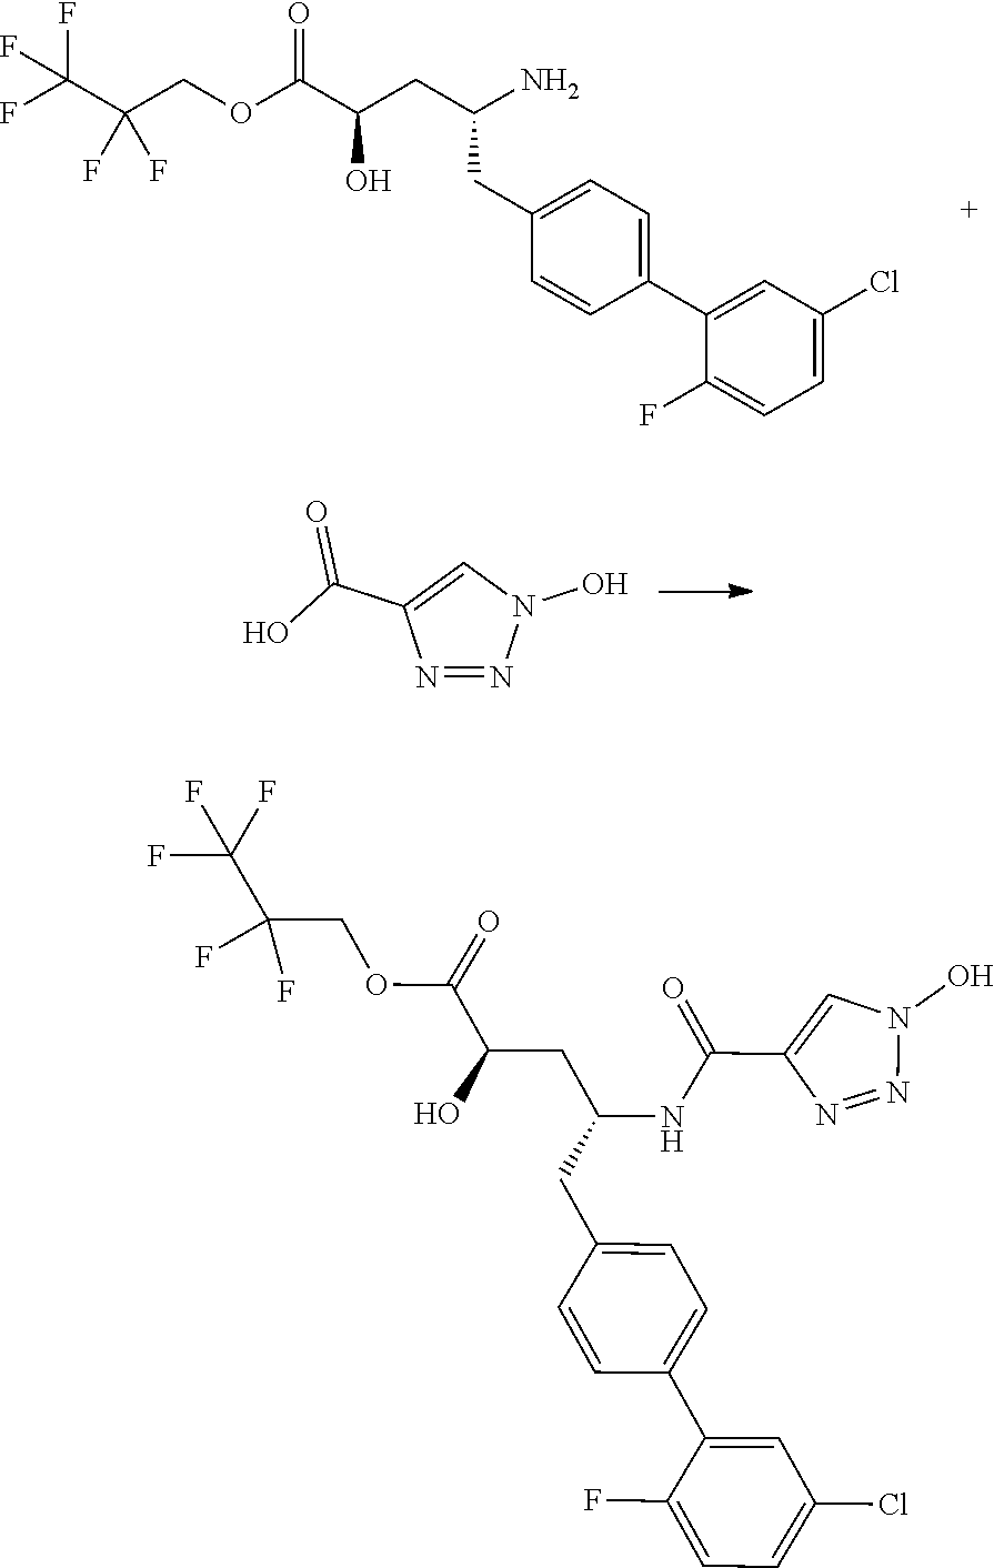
C(COC(C(CC(CC1=CC=C(C2=CC(Cl)=CC=C2F)C=C1)N)O)=O)(C(F)(F)F)(F)F.N1=NN(O)C=C1C(O)=O.O(C(C(CC(CC1=CC=C(C2=CC(Cl)=CC=C2F)C=C1)NC(C1=CN(O)N=N1)=O)O)=O)CC(C(F)(F)F)(F)F
